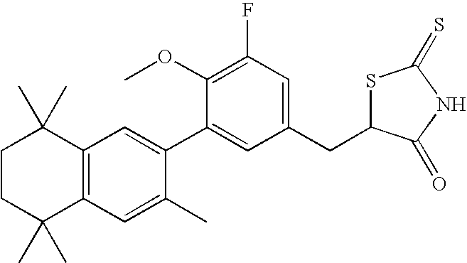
C1CC(C)(C)C2=C(C1(C)C)C=C(C1=CC(CC3SC(=S)NC3=O)=CC(F)=C1OC)C(C)=C2
